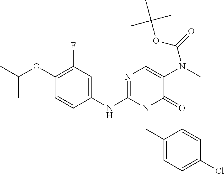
C1(F)=C(OC(C)C)C=CC(NC2=NC=C(N(C)C(=O)OC(C)(C)C)C(=O)N2CC2=CC=C(Cl)C=C2)=C1
